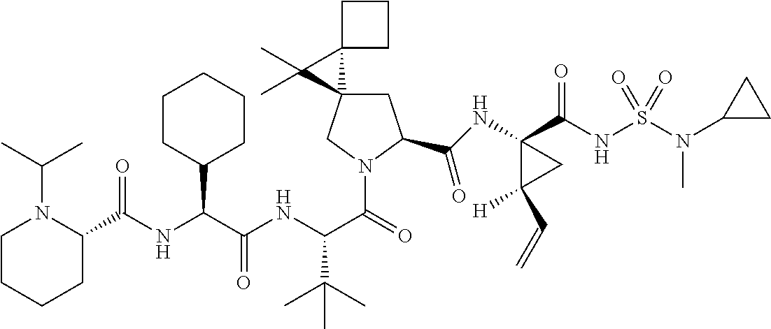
C(C(NC(C(=O)N1CC2(CC1C(NC1(C(NS(N(C3CC3)C)(=O)=O)=O)C(C=C)([H])C1)=O)C1(C2(C)C)CCC1)C(C)(C)C)=O)(C1CCCCC1)NC(=O)C1N(C(C)C)CCCC1
